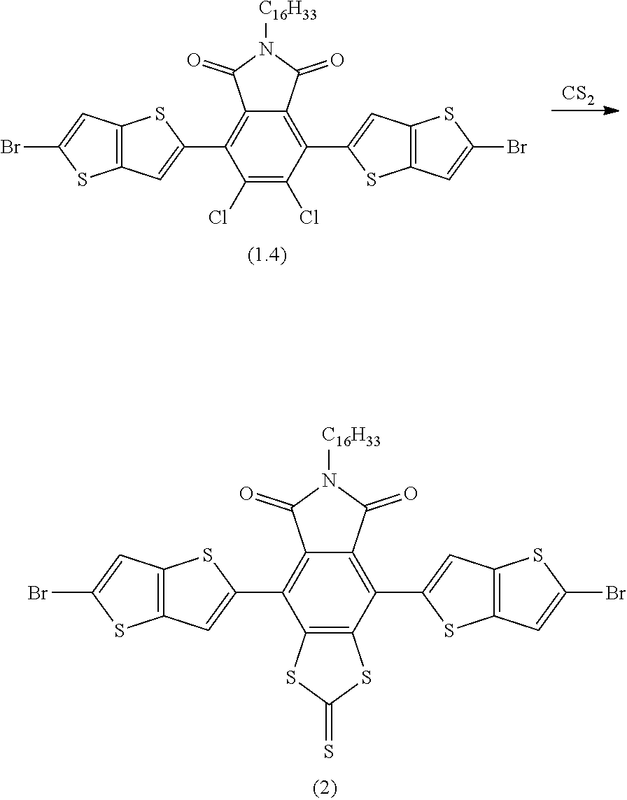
C1(Cl)=C(Cl)C(C2=CC3=C(S2)C=C(Br)S3)=C2C(=C1C1=CC3=C(S1)C=C(Br)S3)C(=O)N([C16H33])C2=O.[CS2].C12=C(C(C3=CC4=C(S3)C=C(Br)S4)=C3C(=C1C1=CC4=C(S1)C=C(Br)S4)C(=O)N([C16H33])C3=O)SC(=S)S2
